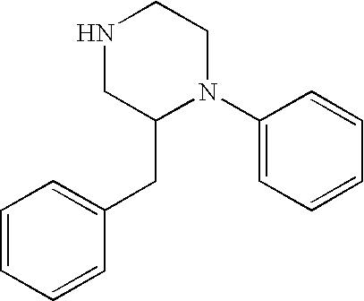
C1=CC=CC(CC2N(C3=CC=CC=C3)CCNC2)=C1
